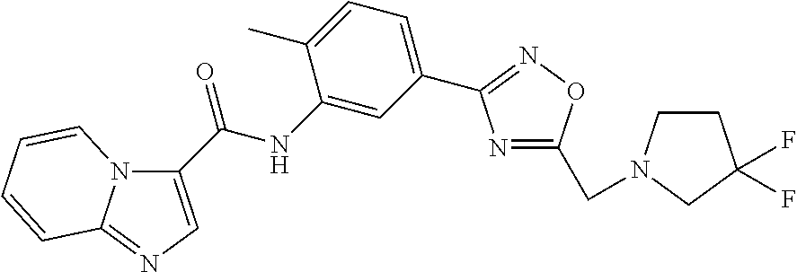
N1=C(CN2CCC(F)(F)C2)ON=C1C1=CC=C(C)C(NC(=O)C2=CN=C3N2C=CC=C3)=C1
